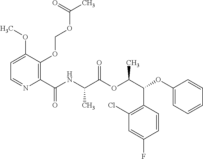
C1=C(OC)C(OCOC(C)=O)=C(C(NC(C(OC(C(C2=C(Cl)C=C(F)C=C2)OC2=CC=CC=C2)C)=O)C)=O)N=C1
